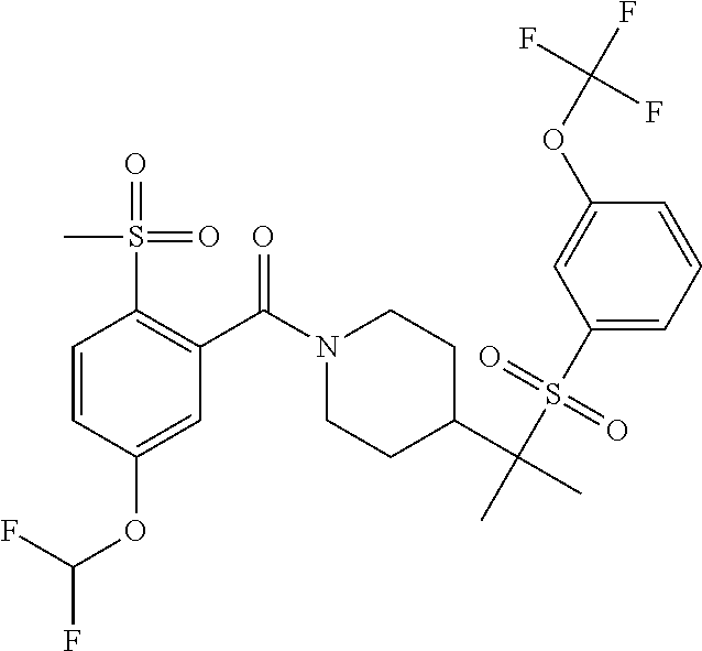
C1(S(C(C)(C2CCN(C(=O)C3=C(S(=O)(=O)C)C=CC(OC(F)F)=C3)CC2)C)(=O)=O)=CC=CC(OC(F)(F)F)=C1
